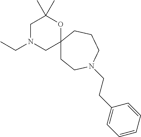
C1N(CC)CC2(OC1(C)C)CCN(CCC1=CC=CC=C1)CCC2
